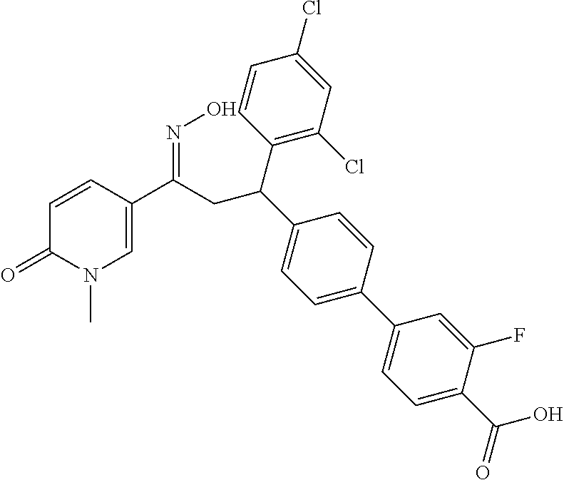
C1=CC(C(CC(C2=CC=C(C3=CC=C(C(=O)O)C(F)=C3)C=C2)C2=C(Cl)C=C(Cl)C=C2)=NO)=CN(C)C1=O
